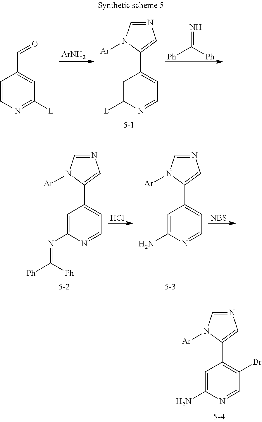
C1=CN=C([L])C=C1C=O.[ArNH2].C1=C([L])N=CC=C1C1=CN=CN1[Ar].N=C([Ph])[Ph].C1=C(N=C([Ph])[Ph])N=CC=C1C1=CN=CN1[Ar].C1=C(N)N=CC=C1C1=CN=CN1[Ar].Cl.[NBS].C1=C(N)N=CC(Br)=C1C1=CN=CN1[Ar]
